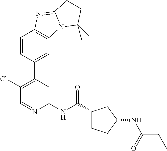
C1(NC(C2CCC(NC(CC)=O)C2)=O)=CC(C2=CC3=C(C=C2)N=C2N3C(C)(C)CC2)=C(Cl)C=N1
